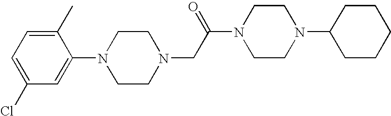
C1(C)=CC=C(Cl)C=C1N1CCN(CC(N2CCN(C3CCCCC3)CC2)=O)CC1
